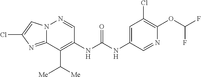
C1(NC(NC2=C(C([Me])[Me])C3=NC(Cl)=CN3N=C2)=O)=CC(Cl)=C(OC(F)F)N=C1
